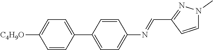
C1=CC(C2=CC=C([C4H9O])C=C2)=CC=C1N=CC1=NN(C)C=C1
